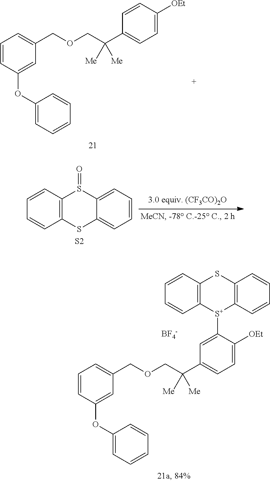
C1=CC2=C(C=C1)SC1=CC=CC=C1S2=O.[S2].C1(OC2=CC(COCC(C3=CC=C([OEt])C=C3)([Me])[Me])=CC=C2)=CC=CC=C1.[BF4-].C1=CC2=C(C=C1)[S+](C1=CC(C(COCC3=CC=CC(OC4=CC=CC=C4)=C3)([Me])[Me])=CC=C1[OEt])C1=C(S2)C=CC=C1
